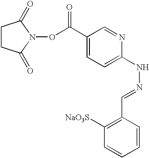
C1CC(=O)N(OC(=O)C2=CC=C(NN=CC3=C([NaO3S])C=CC=C3)N=C2)C1=O
